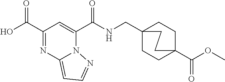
C1CC2(C(=O)OC)CCC1(CNC(C1=CC(C(=O)O)=NC3=CC=NN13)=O)CC2
